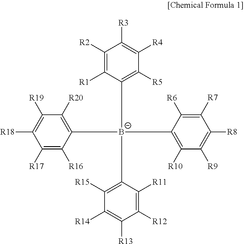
C1([R2])=C([R1])C([B-](C2=C([R10])C([R9])=C([R8])C([R7])=C2[R6])(C2=C([R20])C([R19])=C([R18])C([R17])=C2[R16])C2=C([R15])C([R14])=C([R13])C([R12])=C2[R11])=C([R5])C([R4])=C1[R3]
